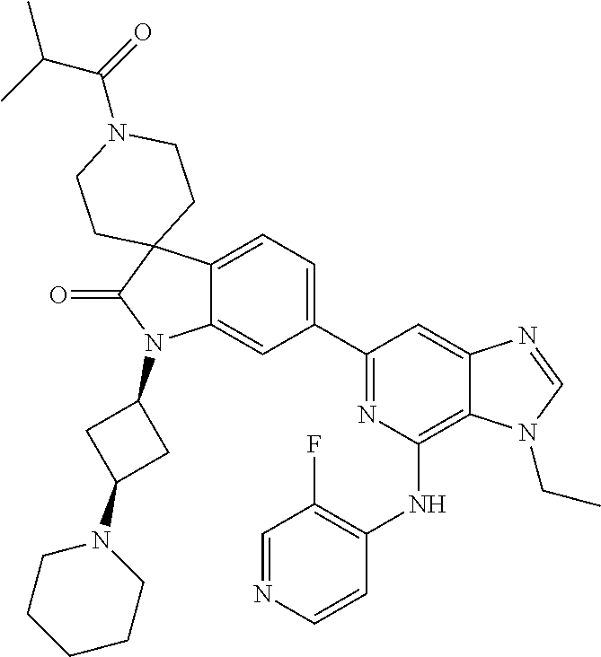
C12=CC=C(C3=NC(NC4=C(F)C=NC=C4)=C4C(=C3)N=CN4CC)C=C1N(C1CC(N3CCCCC3)C1)C(=O)C21CCN(C(=O)C(C)C)CC1
